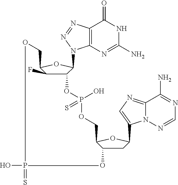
C12=C(N=C(N)NC1=O)N(C1C(OP(OCC3C(O)CC(C4=CN=C5N4N=CN=C5N)O3)(O)=S)C(F)C(CO)O1)N=N2.OP=S
